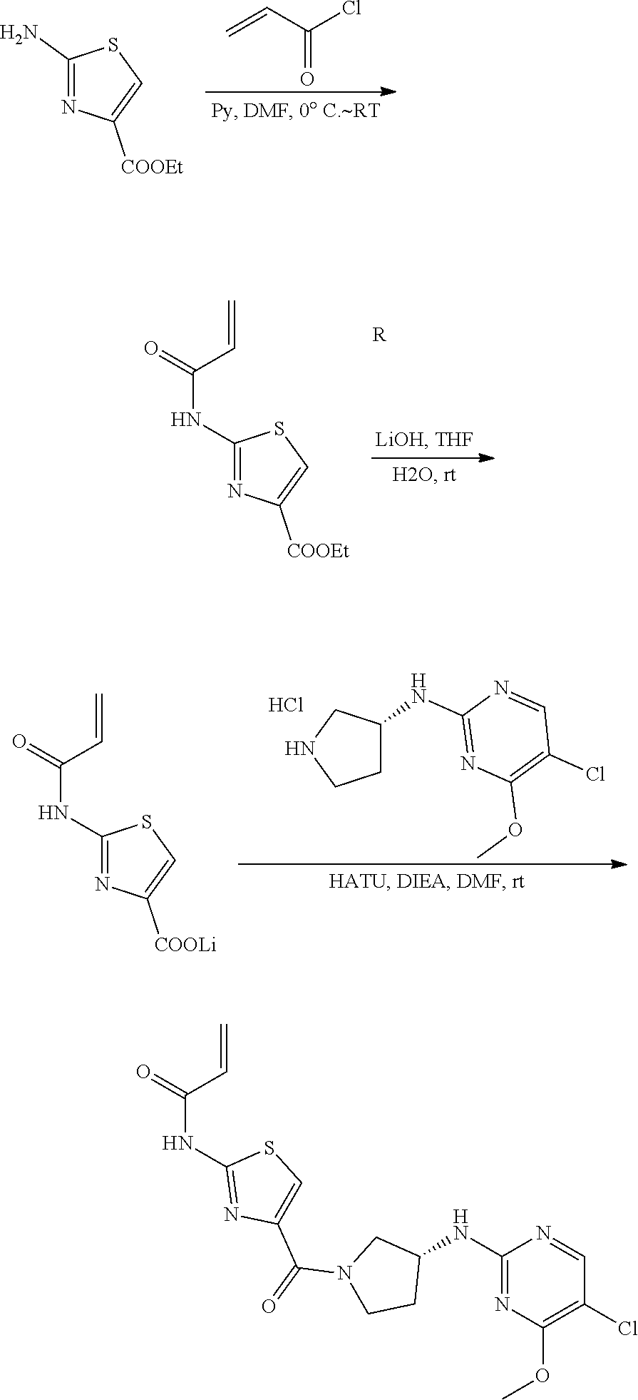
C(=O)(C=C)Cl.C1(N)=NC([COOEt])=CS1.N1CCC(NC2=NC(OC)=C(Cl)C=N2)C1.Cl.C1(NC(=O)C=C)=NC([COOLi])=CS1.C1(NC(=O)C=C)=NC([COOEt])=CS1.[R].C1(NC2CN(C(=O)C3=CSC(NC(=O)C=C)=N3)CC2)=NC(OC)=C(Cl)C=N1
